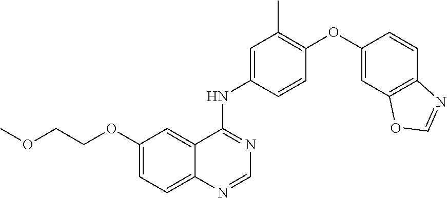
C1(OC2=C(C)C=C(NC3=NC=NC4=CC=C(OCCOC)C=C34)C=C2)=CC2=C(C=C1)N=CO2
